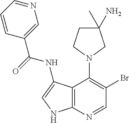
C1=CC(C(=O)NC2=CNC3=C2C(N2CCC(N)(C)C2)=C(Br)C=N3)=CN=C1
